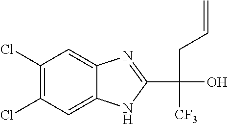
C1(Cl)=C(Cl)C=C2C(=C1)N=C(C(O)([CF3])CC=C)N2
